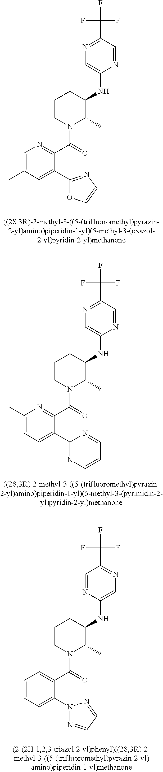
C1=C(C)C=C(C2=NC=CO2)C(C(=O)N2C(C)C(NC3=CN=C(C(F)(F)F)C=N3)CCC2)=N1.C1(C)=CC=C(C2=NC=CC=N2)C(C(=O)N2C(C)C(NC3=CN=C(C(F)(F)F)C=N3)CCC2)=N1.C1=CC=C(N2N=CC=N2)C(C(=O)N2C(C)C(NC3=CN=C(C(F)(F)F)C=N3)CCC2)=C1
